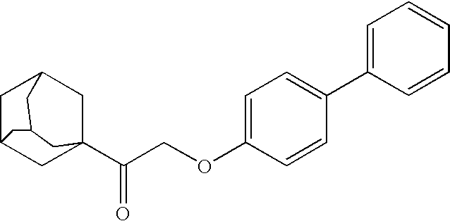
C1C2CC3(C(COC4=CC=C(C5=CC=CC=C5)C=C4)=O)CC1CC(C2)C3
